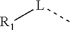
[R1][L]C
